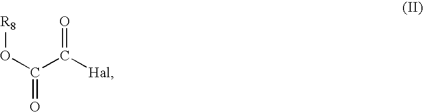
O(C(C([Hal])=O)=O)[R8]
